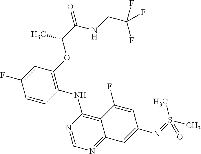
C1=CC(NC2=C3C(=NC=N2)C=C(N=S(C)(C)=O)C=C3F)=C(OC(C(=O)NCC(F)(F)F)C)C=C1F
